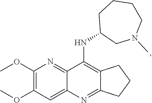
C12=C(NC3CN(C)CCCC3)C3=NC(OC)=C(OC)C=C3N=C1CCC2
